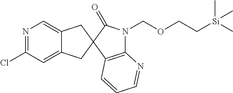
N1=C(Cl)C=C2C(=C1)CC1(C2)C(=O)N(COCC[Si](C)(C)C)C2=C1C=CC=N2
